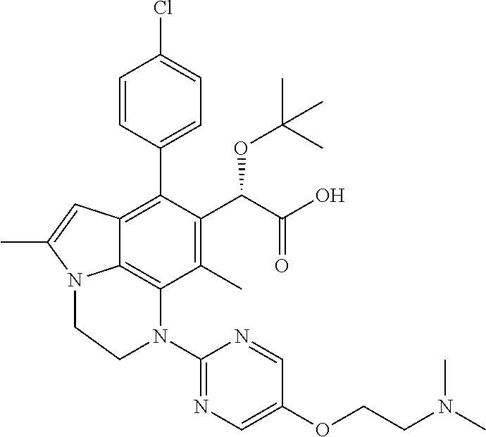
C1=CC(C2=C3C4=C(C(C)=C2C(C(O)=O)OC(C)(C)C)N(C2=NC=C(OCCN(C)C)C=N2)CCN4C(C)=C3)=CC=C1Cl
